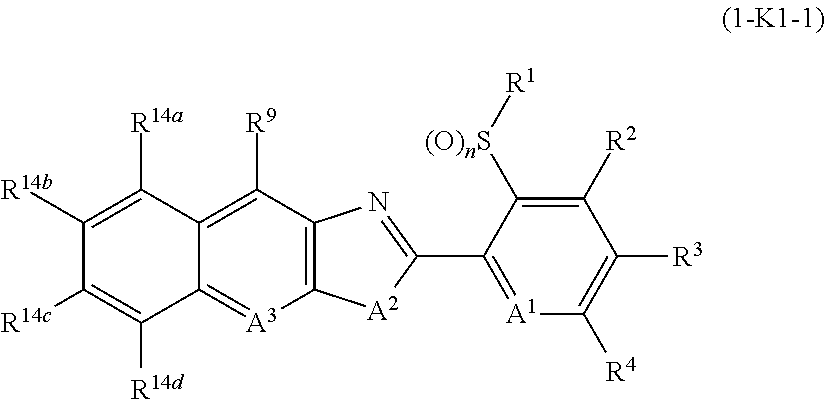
[A1]1=C(C2=NC3=C([A2]2)[A3]=C2C(=C3[R9])C([R14a])=C([R14b])C([R14c])=C2[R14d])C([(O)nS][R1])=C([R2])C([R3])=C1[R4]
